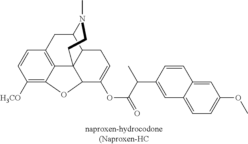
C12=C3C=CC([H3CO])=C1OC1C24C(C(C3)N(C)CC4)CC=C1OC(C(C)C1=CC2=CC=C(OC)C=C2C=C1)=O
